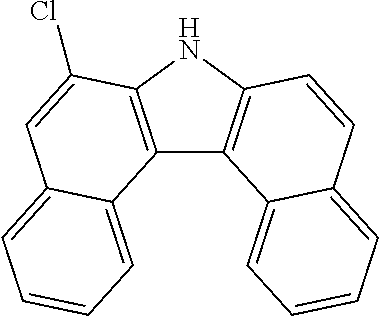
C12=C(NC3=C1C1=CC=CC=C1C=C3)C(Cl)=CC1=CC=CC=C21
